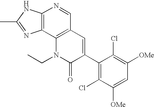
C12=C(C3=C(C=N1)C=C(C1=C(Cl)C([OMe])=CC([OMe])=C1Cl)C(=O)N3CC)N=C(C)N2
